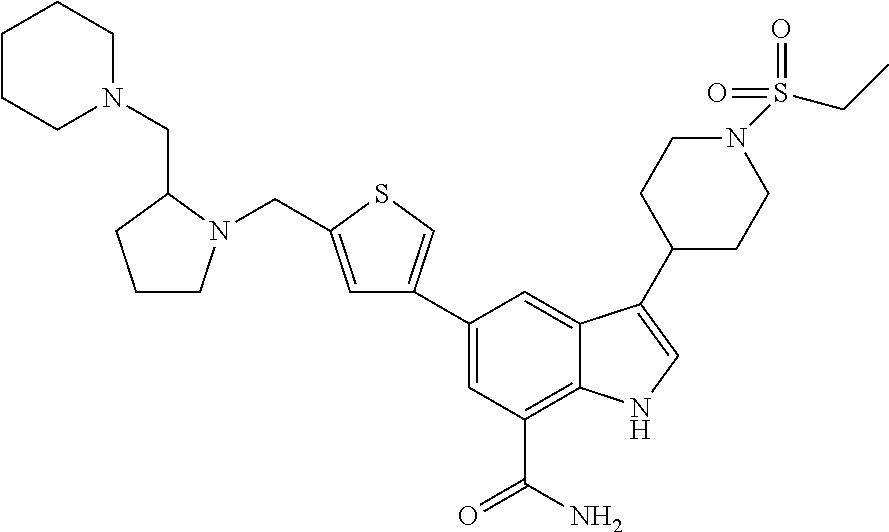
C1(C2=CSC(CN3CCCC3CN3CCCCC3)=C2)=CC(C(N)=O)=C2C(=C1)C(C1CCN(S(CC)(=O)=O)CC1)=CN2
